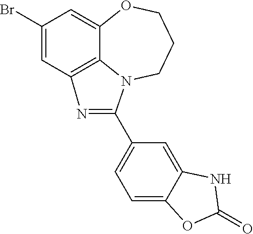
C1(Br)=CC2=C3C(=C1)OCCCN3C(C1=CC=C3C(=C1)NC(=O)O3)=N2
